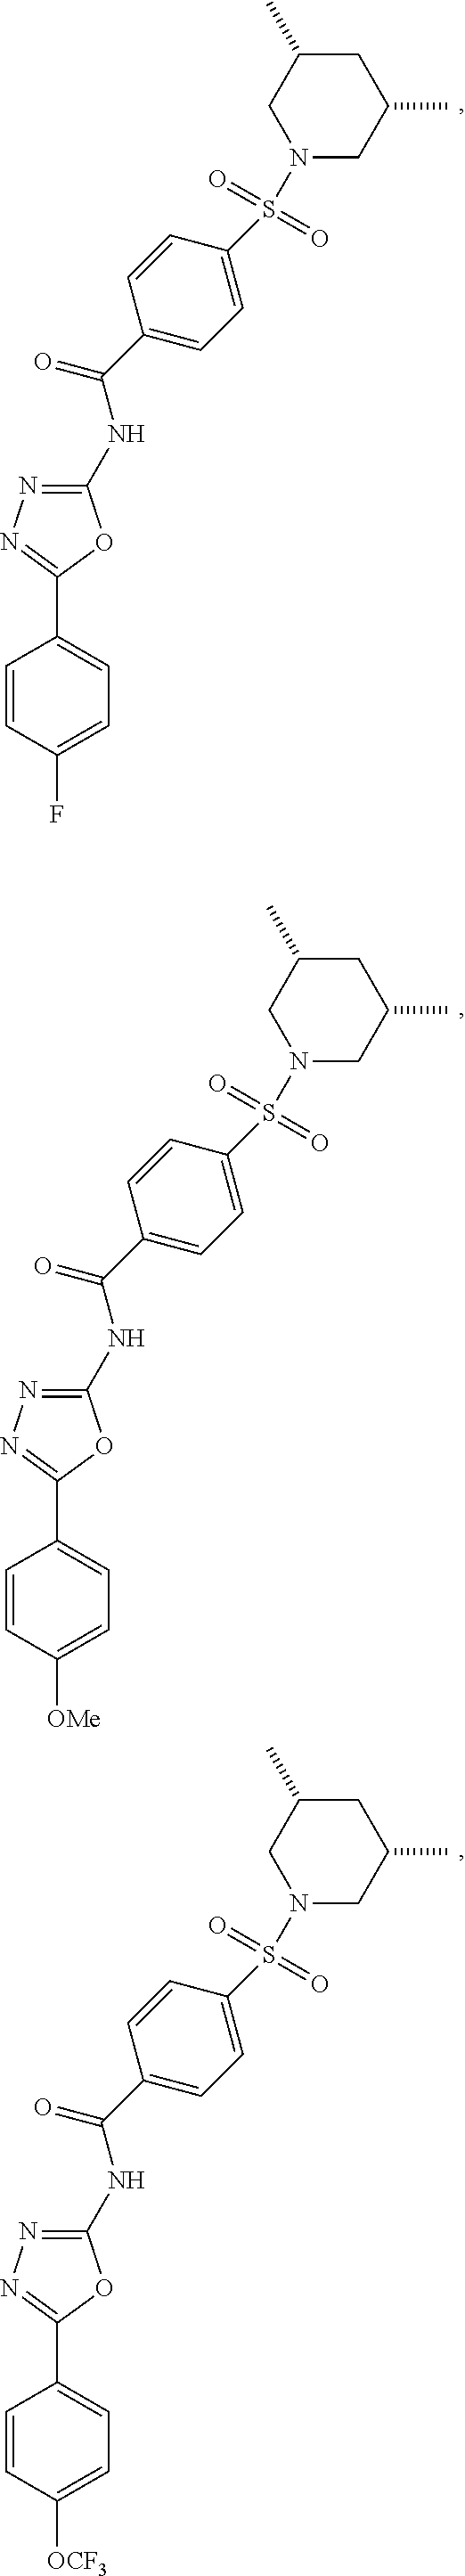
N1(S(=O)(=O)C2=CC=C(C(NC3=NN=C(C4=CC=C([OMe])C=C4)O3)=O)C=C2)CC(C)CC(C)C1.N1(S(=O)(=O)C2=CC=C(C(NC3=NN=C(C4=CC=C([OCF3])C=C4)O3)=O)C=C2)CC(C)CC(C)C1.N1(S(=O)(=O)C2=CC=C(C(NC3=NN=C(C4=CC=C(F)C=C4)O3)=O)C=C2)CC(C)CC(C)C1
